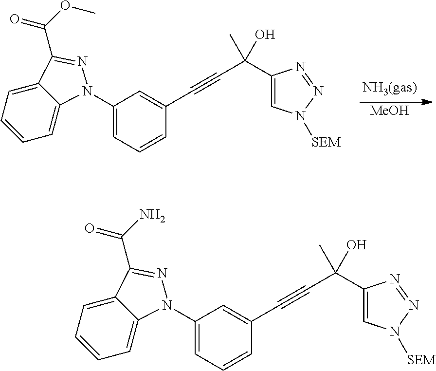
[MeOH].C12=CC=CC=C1N(C1=CC=CC(C#CC(C3=CN([SEM])N=N3)(O)C)=C1)N=C2C(OC)=O.C12=CC=CC=C1N(C1=CC=CC(C#CC(C3=CN([SEM])N=N3)(O)C)=C1)N=C2C(N)=O
